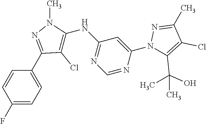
C1=CC(F)=CC=C1C1=NN(C)C(NC2=NC=NC(N3C(C(C)(O)C)=C(Cl)C(C)=N3)=C2)=C1Cl
